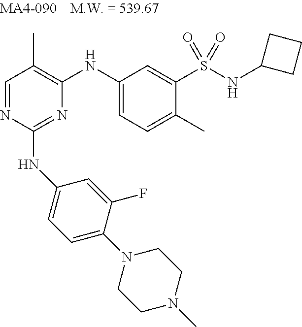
N1=C(NC2=CC=C(N3CCN(C)CC3)C(F)=C2)N=CC(C)=C1NC1=CC=C(C)C(S(NC2CCC2)(=O)=O)=C1
